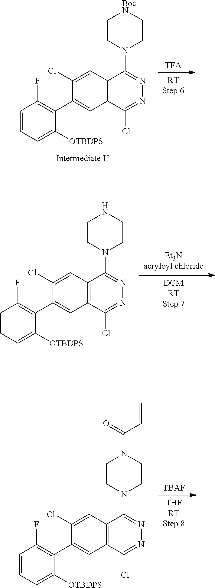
[TFA].[RTStep 6].C1(C2=C(F)C=CC=C2[OTBDPS])=CC2=C(C=C1Cl)C(N1CC[BocN]CC1)=NN=C2Cl.[Et3Nacryloyl chloride].[DCMRTStep 7].C1(C2=C(F)C=CC=C2[OTBDPS])=CC2=C(C=C1Cl)C(N1CCNCC1)=NN=C2Cl.[TBAF].[THFRTStep 8].C1(C2=C(F)C=CC=C2[OTBDPS])=CC2=C(C=C1Cl)C(N1CCN(C(=O)C=C)CC1)=NN=C2Cl
